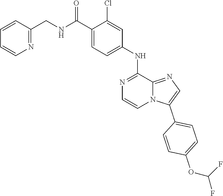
C1(C(NCC2=NC=CC=C2)=O)=CC=C(NC2=NC=CN3C2=NC=C3C2=CC=C(OC(F)F)C=C2)C=C1Cl
